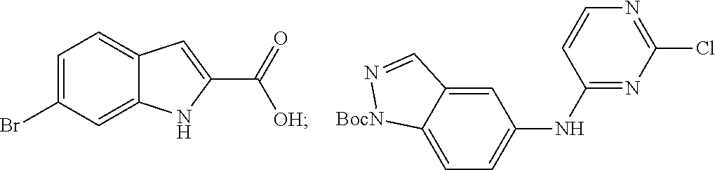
C1=C2C(=CC=C1NC1=NC(Cl)=NC=C1)[BocN]N=C2.C1=C(Br)C=C2C(=C1)C=C(C(=O)[OH])N2
